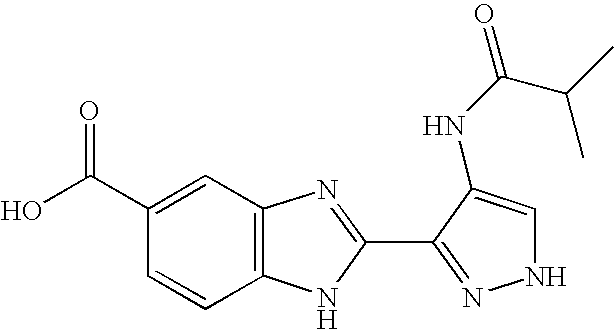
C1=CC(C(O)=O)=CC2=C1NC(C1=NNC=C1NC(=O)C(C)C)=N2
